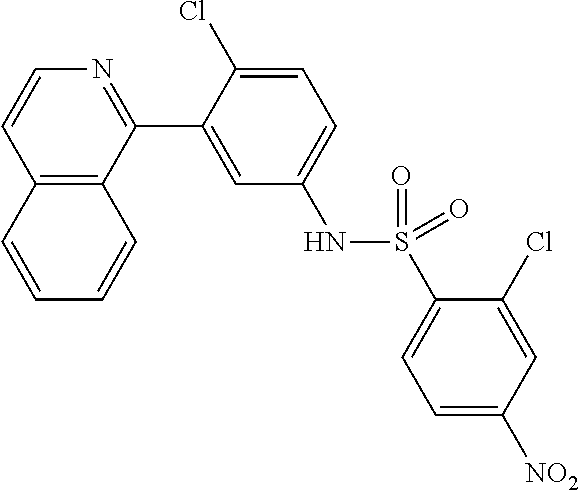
C12=C(C(C3=CC(NS(C4=CC=C([NO2])C=C4Cl)(=O)=O)=CC=C3Cl)=NC=C1)C=CC=C2
